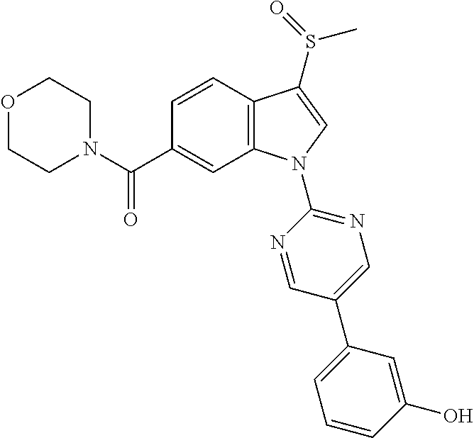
N1(C(C2=CC3=C(C=C2)C(S(=O)C)=CN3C2=NC=C(C3=CC=CC(O)=C3)C=N2)=O)CCOCC1
